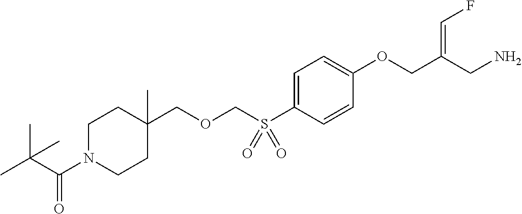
C1=C(S(COCC2(C)CCN(C(C(C)(C)C)=O)CC2)(=O)=O)C=CC(OCC(CN)=CF)=C1
